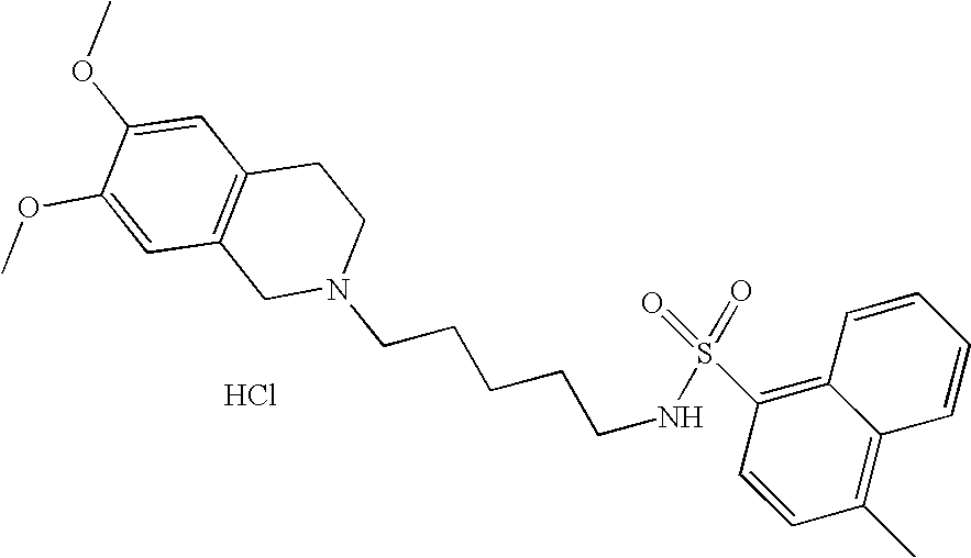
C(N1CCC2=C(C1)C=C(OC)C(OC)=C2)CCCCNS(=O)(=O)C1=C2C(=C(C)C=C1)C=CC=C2.Cl
